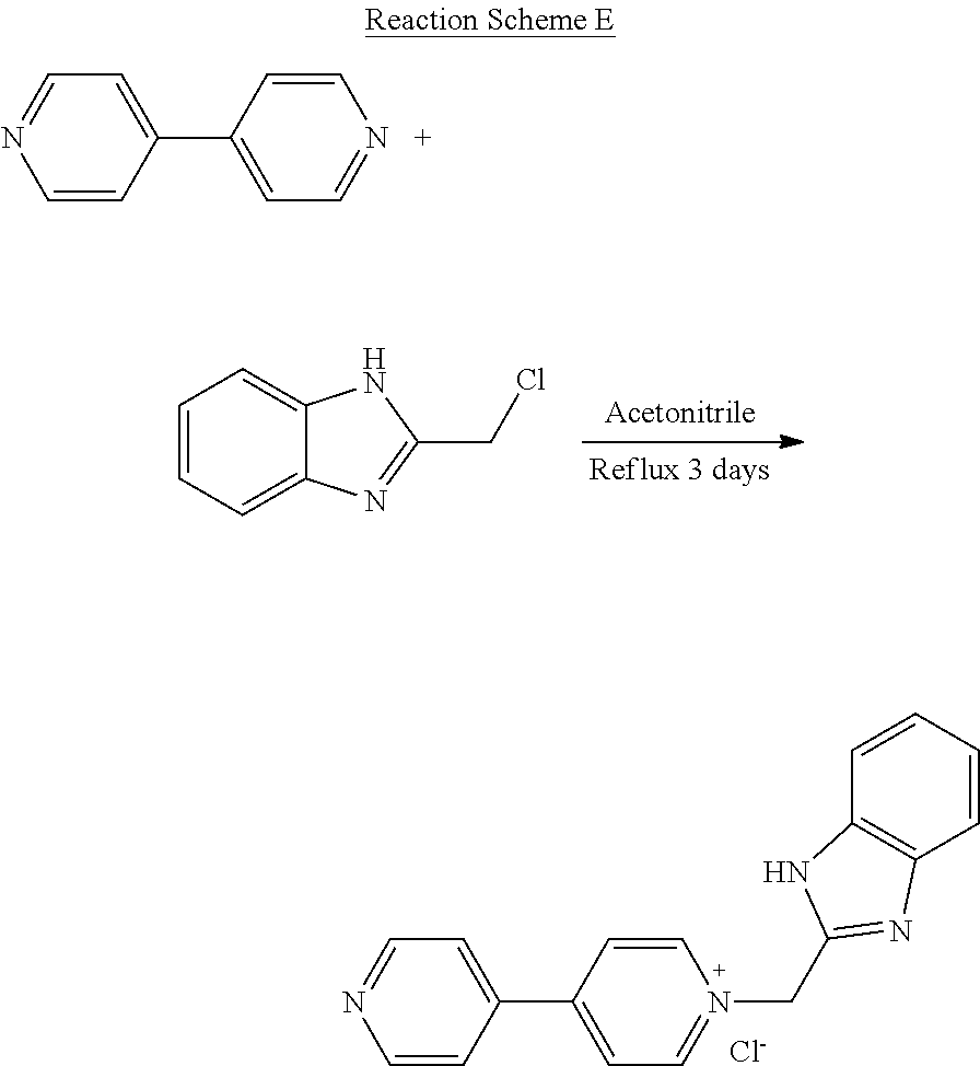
C1=CC=C2C(=C1)NC(CCl)=N2.C1=C(C2=CC=N(CC3=NC4=C(C=CC=C4)N3)C=C2)C=CN=C1.[Cl-].C1=C(C2=CC=NC=C2)C=CN=C1
